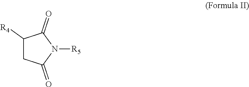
C1([R4])CC(=O)N([R5])C1=O
